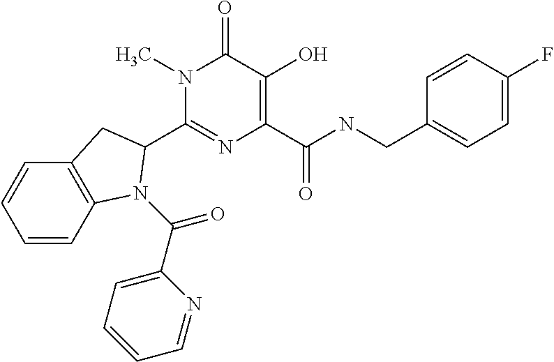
C1(C2N(C(=O)C3=CC=CC=N3)C3=C(C=CC=C3)C2)=NC(C(NCC2=CC=C(F)C=C2)=O)=C(O)C(=O)N1C
